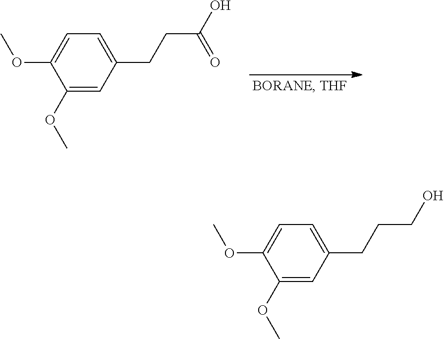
C1=C(CCC(O)=O)C=C(OC)C(OC)=C1.C1=C(CCCO)C=C(OC)C(OC)=C1
